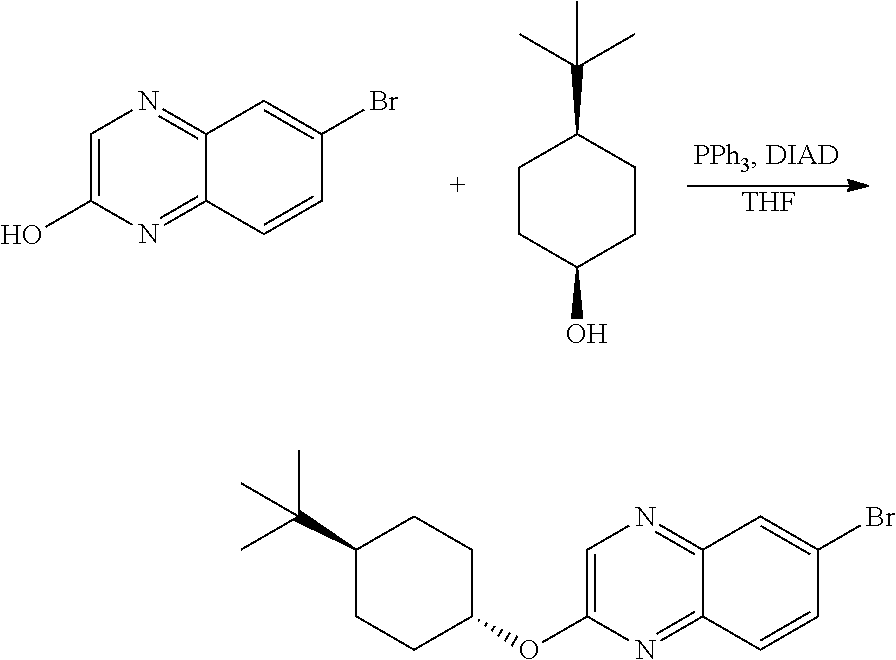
[THF].C1=C(O)N=C2C(=N1)C=C(Br)C=C2.C1CC(O)CCC1C(C)(C)C.C1=C(OC2CCC(C(C)(C)C)CC2)N=C2C(=N1)C=C(Br)C=C2
